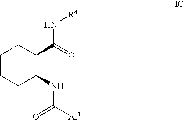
C(=O)(N[R4])C1C(NC(=O)[Ar1])CCCC1
